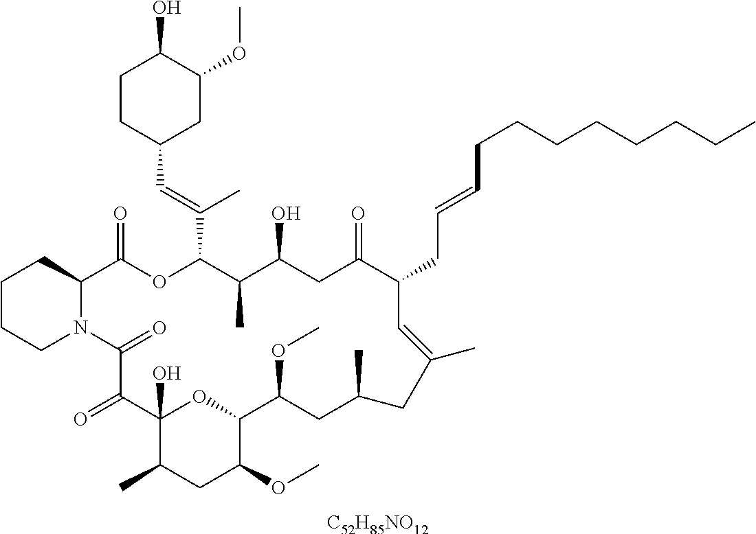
[C52H85NO12].C1CCN2C(C1)C(=O)OC(C(=CC1CC(OC)C(O)CC1)C)C(C)C(O)CC(=O)C(CC=CCCCCCCCC)C=C(C)CC(C)CC(OC)C1OC(O)(C(=O)C2=O)C(C)CC1OC
